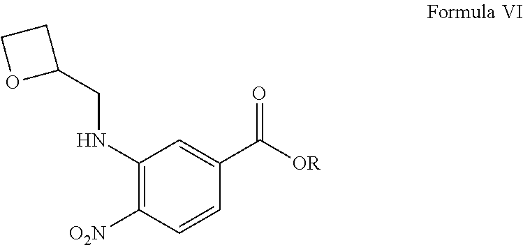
C1(NCC2CCO2)=C([O2N])C=CC(C(=O)[OR])=C1
